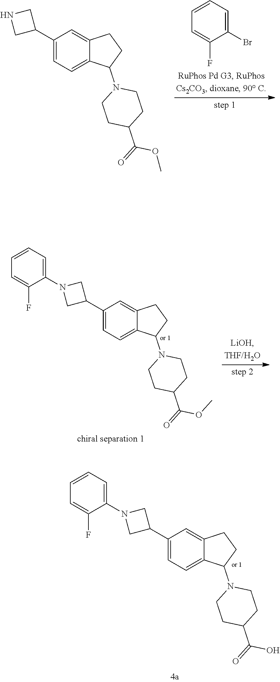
O(C)C(=O)C1CCN(C2CCC3=CC(C4CNC4)=CC=C32)CC1.C1=C(F)C(Br)=CC=C1.C(=O)(C1CCN(C2CCC3=CC(C4CN(C5=CC=CC=C5F)C4)=CC=C32)CC1)O.O(C)C(=O)C1CCN(C2CCC3=CC(C4CN(C5=CC=CC=C5F)C4)=CC=C32)CC1
